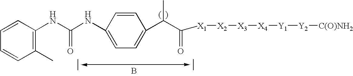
C1(C)=C(NC(NC2=CC=C(C(C([X1][X2][X3][X4][Y1][Y2][C(O)NH2])=O)C)C=C2)=O)C=CC=C1.B
